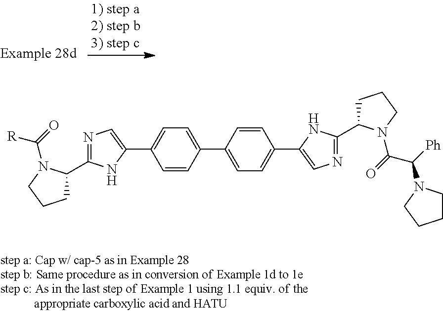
C1C(C2=NC=C(C3=CC=C(C4=CC=C(C5=CN=C(C6CCCN6C(C([Ph])N6CCCC6)=O)N5)C=C4)C=C3)N2)N(C([R])=O)CC1
